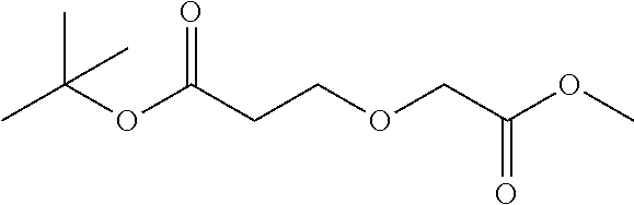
CC(OC(CCOCC(OC)=O)=O)(C)C
